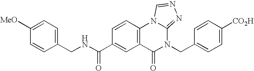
C1=C([MeO])C=CC(CNC(C2=CC3=C(C=C2)N2C(=NN=C2)N(CC2=CC=C([CO2H])C=C2)C3=O)=O)=C1
